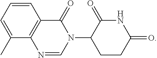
C12=C(C=CC=C1C)C(=O)N(C1CCC(=O)NC1=O)C=N2
